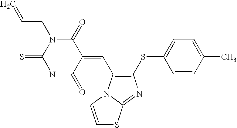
C1(SC2=CC=C(C)C=C2)=C(C=C2C(=O)N(CC=C)C(=S)NC2=O)N2C(=N1)SC=C2
